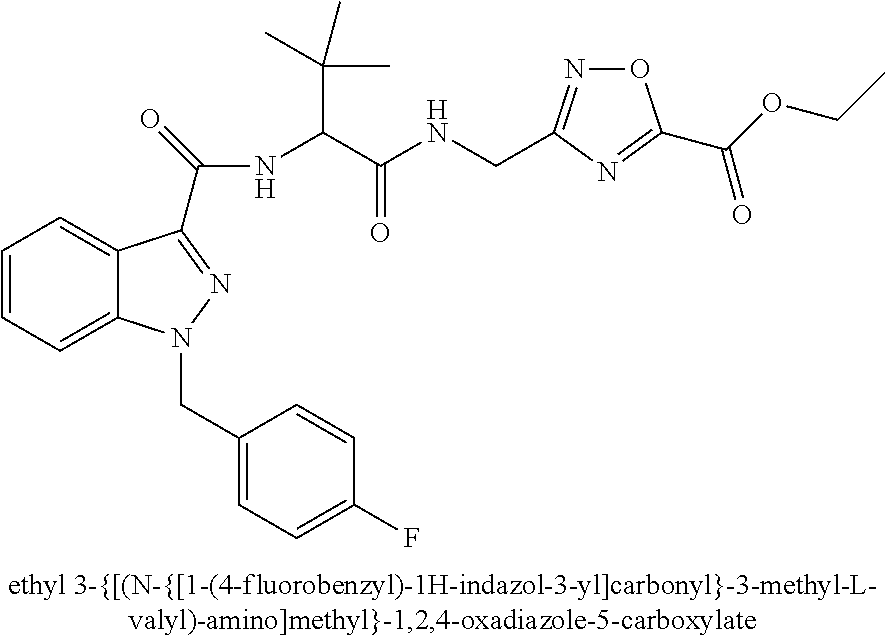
C1=CC=C2C(=C1)C(C(NC(C(NCC1=NOC(C(OCC)=O)=N1)=O)C(C)(C)C)=O)=NN2CC1=CC=C(F)C=C1
